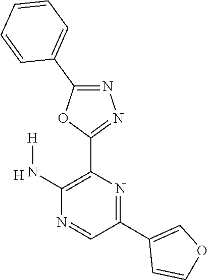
[H].C1(C2=COC=C2)=NC(C2=NN=C(C3=CC=CC=C3)O2)=C(N[H])N=C1
